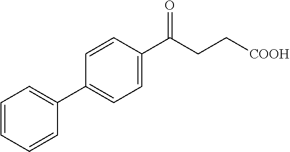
C1=CC=CC(C2=CC=C(C(CC[COOH])=O)C=C2)=C1
